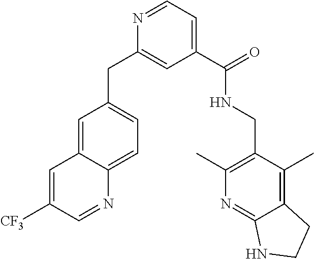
C12=C(C)C(CNC(C3=CC=NC(CC4=CC=C5C(=C4)C=C([CF3])C=N5)=C3)=O)=C(C)N=C1NCC2
